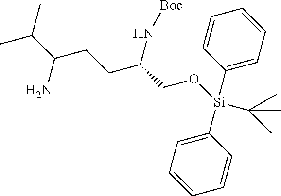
CC(C(CCC(CO[Si](C1=CC=CC=C1)(C1=CC=CC=C1)C(C)(C)C)N[Boc])N)C
